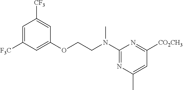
C1=C([F3C])C=C(OCCN(C2=NC(C)=CC([CO2CH3])=N2)C)C=C1[CF3]
